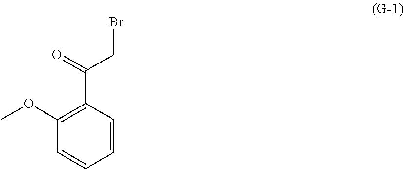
C1=CC(C(CBr)=O)=C(OC)C=C1
